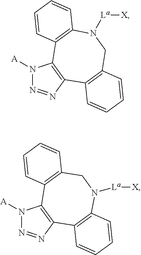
N1([A])N=NC2=C1C1=C(N([La][X])CC3=C2C=CC=C3)C=CC=C1.N1([A])N=NC2=C1C1=C(CN([La][X])C3=C2C=CC=C3)C=CC=C1
